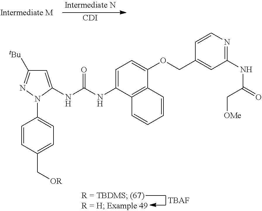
C1=CC(C[OR])=CC=C1N1C(NC(NC2=CC=C(OCC3=CC(NC(=O)C[OMe])=NC=C3)C3=C2C=CC=C3)=O)=CC([tBu])=N1.[TBAF].[CDI]
